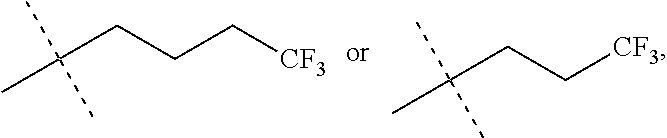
C(CCC[CF3])(C)(C)C.C(CC[CF3])(C)(C)C
